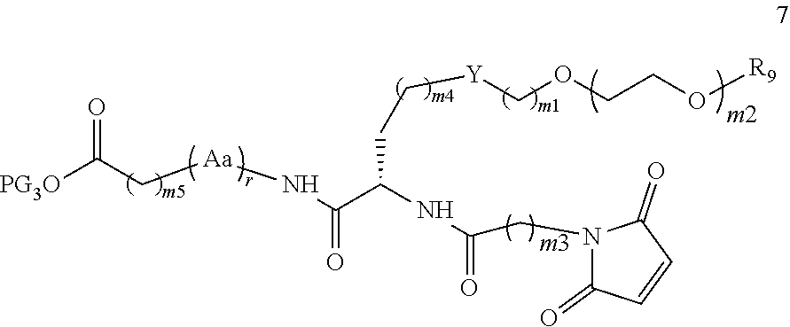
N1(CC(=O)NC(C(N[Aa]CC([PG3O])=O)=O)CC[Y]COCCO[R9])C(=O)C=CC1=O
